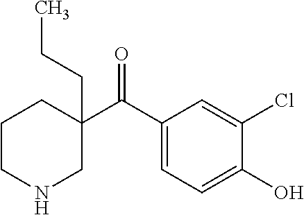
CCCC1(C(C2=CC=C(O)C(Cl)=C2)=O)CCCNC1
